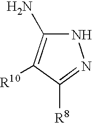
N1C(N)=C([R10])C([R8])=N1
